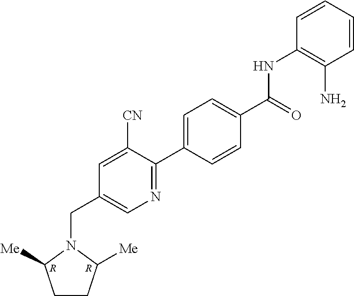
C1=CC=CC(NC(C2=CC=C(C3=NC=C(CN4C([Me])CCC4[Me])C=C3[CN])C=C2)=O)=C1N.[R].[R]
